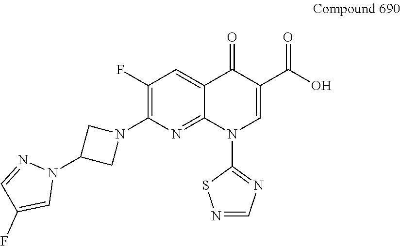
C1(F)=C(N2CC(N3N=CC(F)=C3)C2)N=C2C(=C1)C(=O)C(C(O)=O)=CN2C1=NC=NS1
